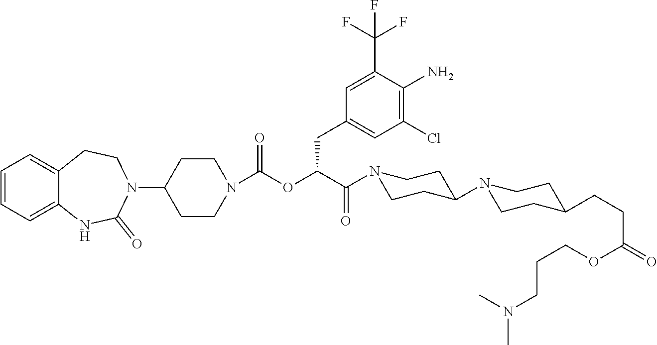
C1=CC=C2C(=C1)CCN(C1CCN(C(OC(C(N3CCC(N4CCC(CCC(OCCCN(C)C)=O)CC4)CC3)=O)CC3=CC(Cl)=C(N)C(C(F)(F)F)=C3)=O)CC1)C(=O)N2
